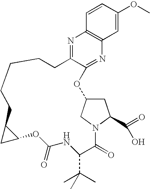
N1=C2CCCCCC3C(OC(=O)NC(C(C)(C)C)C(=O)N4CC(OC2=NC2=C1C=CC(OC)=C2)CC4C(=O)O)C3
